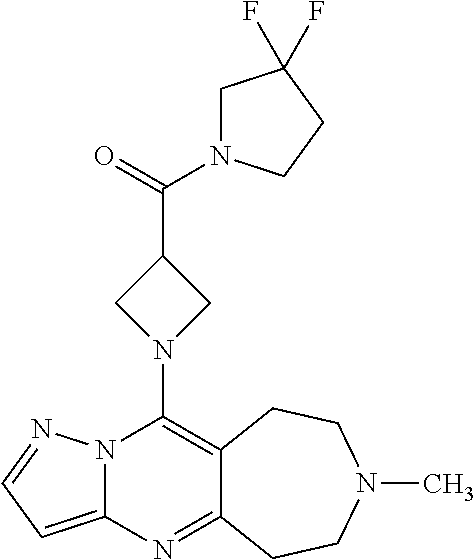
N12C(=CC=N1)N=C1C(=C2N2CC(C(=O)N3CC(F)(F)CC3)C2)CCN(C)CC1
